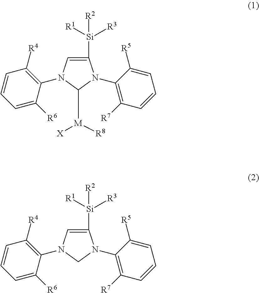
C1([Si]([R2])([R1])[R3])=CN(C2=C([R4])C=CC=C2[R6])C([M]([X])[R8])N1C1=C([R7])C=CC=C1[R5].C1([Si]([R2])([R1])[R3])=CN(C2=C([R4])C=CC=C2[R6])CN1C1=C([R7])C=CC=C1[R5]
